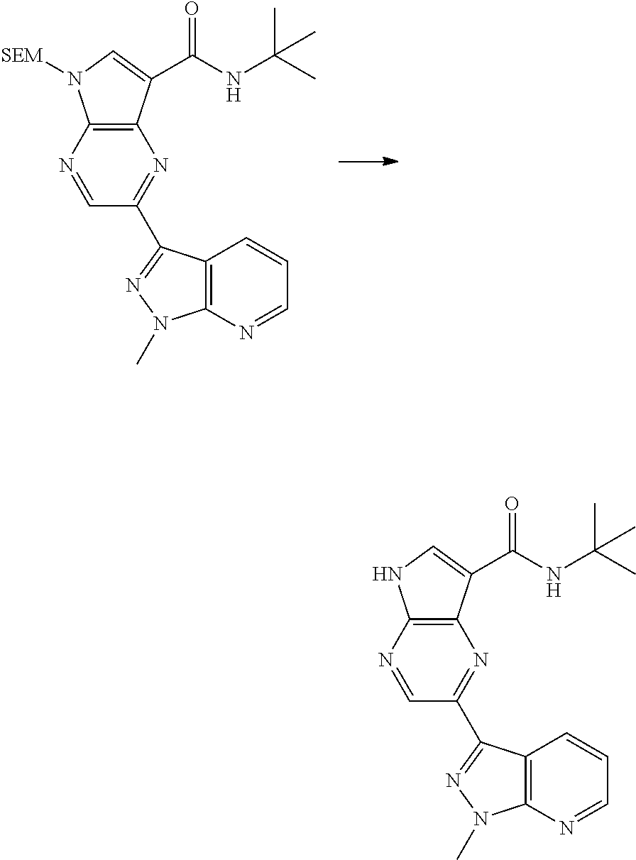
C12=C(N=CC(C3=NN(C)C4=C3C=CC=N4)=N1)N([SEM])C=C2C(NC(C)(C)C)=O.C12=C(N=CC(C3=NN(C)C4=C3C=CC=N4)=N1)NC=C2C(NC(C)(C)C)=O
